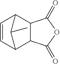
C12C3C=CC(C1C(=O)OC2=O)C3C
